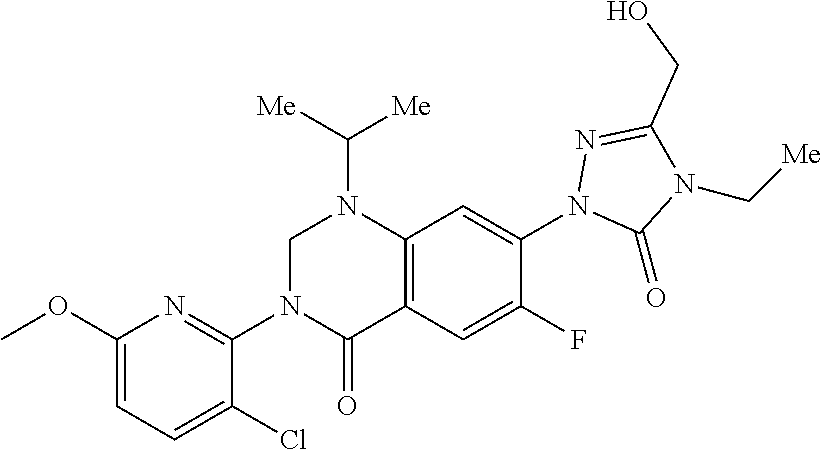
N1=C(CO)N(C[Me])C(=O)N1C1=CC2=C(C(=O)N(C3=NC(OC)=CC=C3Cl)CN2C([Me])[Me])C=C1F
